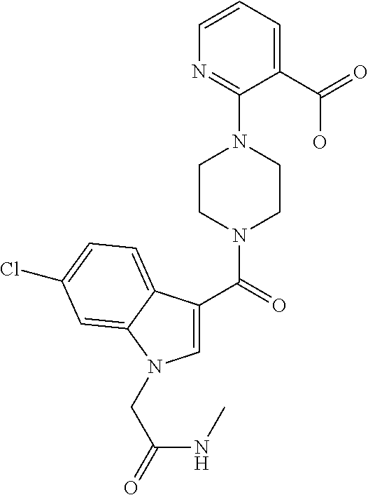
C1=CC=C(C(=O)O)C(N2CCN(C(C3=CN(CC(NC)=O)C4=CC(Cl)=CC=C34)=O)CC2)=N1
